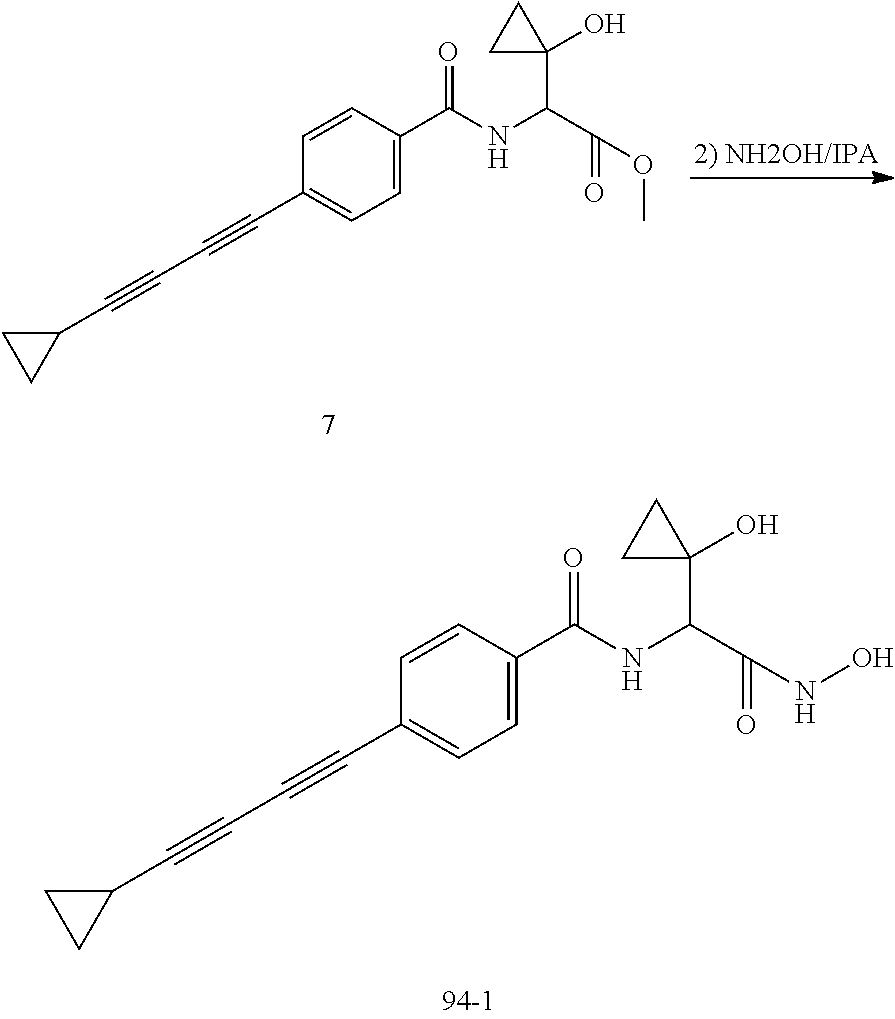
C1=C(C(=O)NC(C2(O)CC2)C(OC)=O)C=CC(C#CC#CC2CC2)=C1.C1=C(C(=O)NC(C2(O)CC2)C(NO)=O)C=CC(C#CC#CC2CC2)=C1
